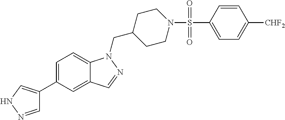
C1=NNC=C1C1=CC=C2C(=C1)C=NN2CC1CCN(S(C2=CC=C([CHF2])C=C2)(=O)=O)CC1
